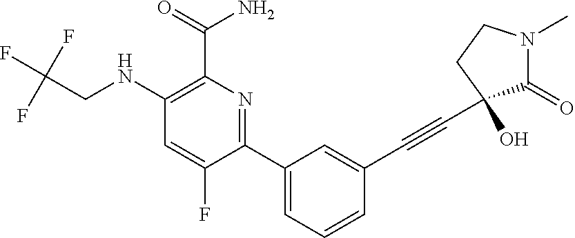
C1(NCC(F)(F)F)=C(C(=O)N)N=C(C2=CC=CC(C#CC3(O)C(=O)N(C)CC3)=C2)C(F)=C1
